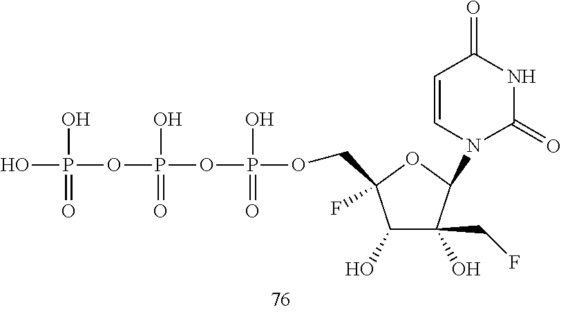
C1(O)C(O)(CF)C(N2C(=O)NC(=O)C=C2)OC1(COP(O)(=O)OP(O)(OP(O)(O)=O)=O)F
